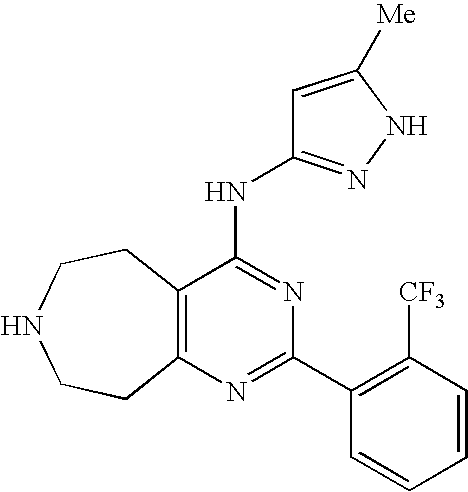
C12=C(N=C(C3=C([CF3])C=CC=C3)N=C1NC1=NNC([Me])=C1)CCNCC2
